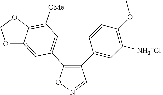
C1(C2=CC([NH3+Cl-])=C(OC)C=C2)=C(C2=CC([OMe])=C3C(=C2)OCO3)ON=C1
